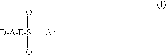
[D-A-E-S](=O)(=O)[Ar]
